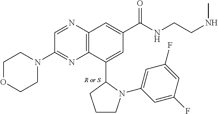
C1(C2CCCN2C2=CC(F)=CC(F)=C2)=CC(C(NCCNC)=O)=CC2=C1N=C(N1CCOCC1)C=N2
